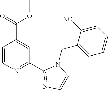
C1=CN=C(C2=NC=CN2CC2=CC=CC=C2[NC])C=C1C(=O)OC
